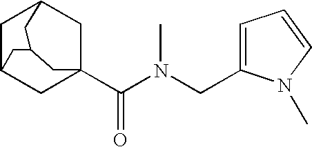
C1C2CC3(C(N(CC4=CC=CN4C)C)=O)CC1CC(C2)C3
